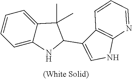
C12=C(NC=C1C1NC3=CC=CC=C3C1(C)C)N=CC=C2
